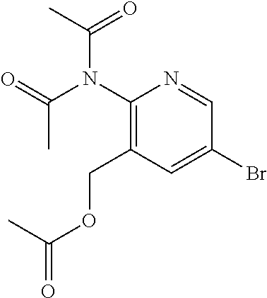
C1(N(C(=O)C)C(=O)C)=C(COC(=O)C)C=C(Br)C=N1
